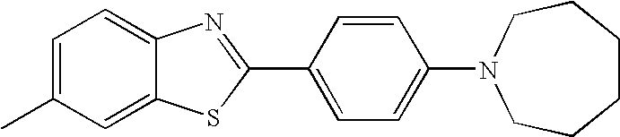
C1=C(C)C=C2C(=C1)N=C(C1=CC=C(N3CCCCCC3)C=C1)S2
